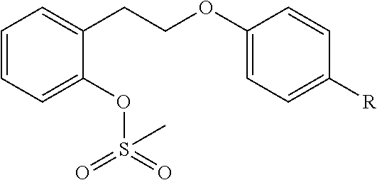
C1=C(OS(=O)(=O)C)C(CCOC2=CC=C([R])C=C2)=CC=C1
